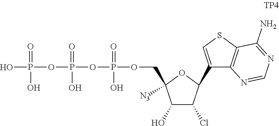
OP(=O)(O)OP(=O)(OP(=O)(OCC1([N3])C(O)C(Cl)C(C2=CSC3=C2N=CN=C3N)O1)O)O
